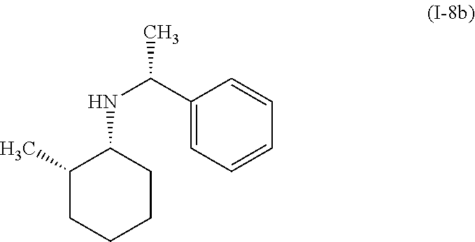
C1(C(NC2C(C)CCCC2)C)=CC=CC=C1
